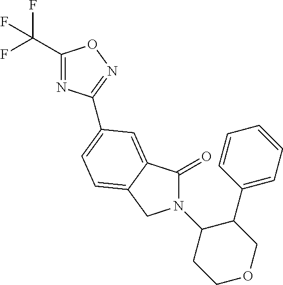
C1(C(F)(F)F)=NC(C2=CC=C3C(=C2)C(=O)N(C2CCOCC2C2=CC=CC=C2)C3)=NO1
